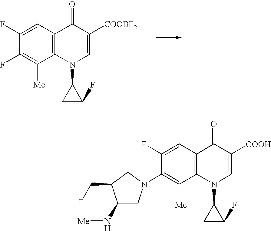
C12=C(C=C(F)C(F)=C1[Me])C(=O)C([COOBF2])=CN2C1CC1F.C12=C(C=C(F)C(N3CC(N[Me])C(CF)C3)=C1[Me])C(=O)C([COOH])=CN2C1CC1F
